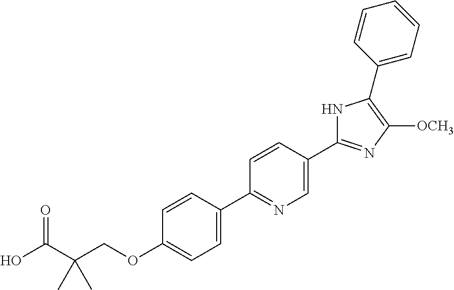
OC(C(COC1=CC=C(C2=NC=C(C3=NC([OCH3])=C(C4=CC=CC=C4)N3)C=C2)C=C1)(C)C)=O
